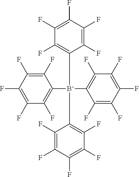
C1(F)=C(F)C(F)=C(F)C(F)=C1[B-](C1=C(F)C(F)=C(F)C(F)=C1F)(C1=C(F)C(F)=C(F)C(F)=C1F)C1=C(F)C(F)=C(F)C(F)=C1F
